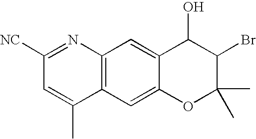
C1([NC])=NC2=C(C(C)=C1)C=C1C(=C2)C(O)C(Br)C(C)(C)O1
